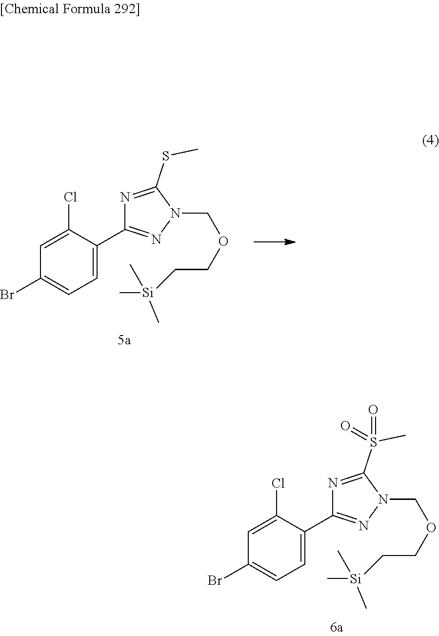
C1=C(Cl)C(C2=NN(COCC[Si](C)(C)C)C(S(C)(=O)=O)=N2)=CC=C1Br.C1=C(Cl)C(C2=NN(COCC[Si](C)(C)C)C(SC)=N2)=CC=C1Br
